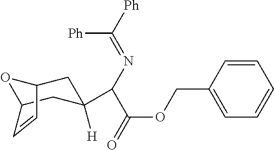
C1=CC(COC(=O)C(N=C([Ph])[Ph])C2([H])CC3OC(C2)C=C3)=CC=C1
